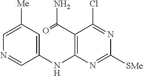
C1=C([Me])C=C(NC2=C(C(=O)N)C(Cl)=NC([SMe])=N2)C=N1
